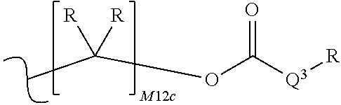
O(C([Q3][R])=O)C([R])([R])C
